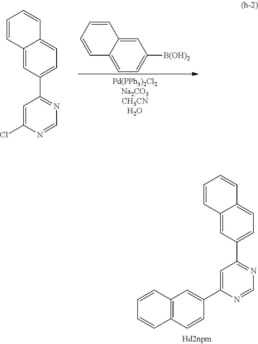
C12=CC(C3=NC=NC(C4=CC5=C(C=C4)C=CC=C5)=C3)=CC=C1C=CC=C2.C1=C2C(=CC=C1[B(OH)2])C=CC=C2.C12=CC(C3=NC=NC(Cl)=C3)=CC=C1C=CC=C2
